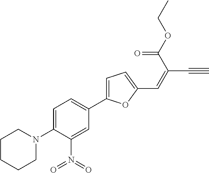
C1=C(N2CCCCC2)C(N(=O)=O)=CC(C2=CC=C(C=C(C#C)C(OCC)=O)O2)=C1
